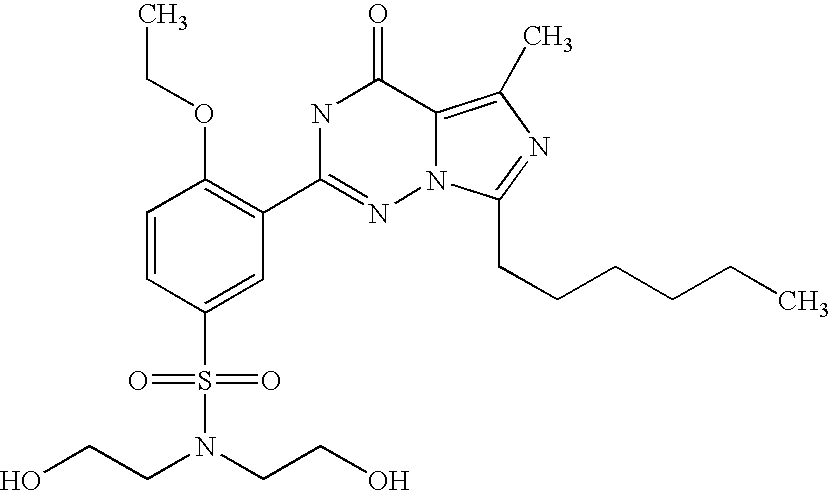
C1=CC(S(N(CCO)CCO)(=O)=O)=CC(C2=NN3C(=C(C)N=C3CCCCCC)C(=O)N2)=C1OCC
